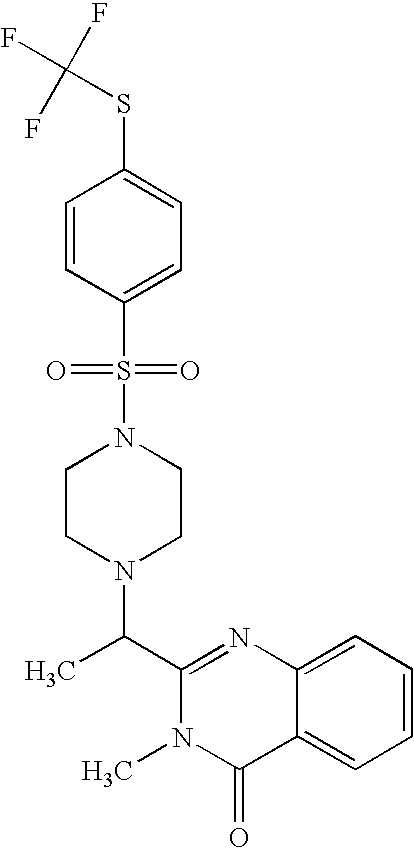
C(C)(N1CCN(S(=O)(=O)C2=CC=C(SC(F)(F)F)C=C2)CC1)C1=NC2=CC=CC=C2C(=O)N1C
